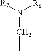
N(CC)([R8])[R7]
